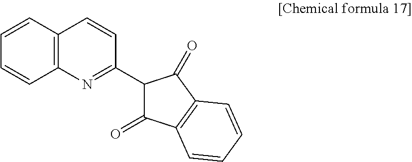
C12=C(N=C(C3C(=O)C4=C(C3=O)C=CC=C4)C=C1)C=CC=C2
